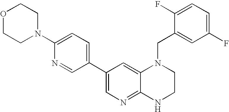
C1(C2=CN=C3C(=C2)N(CC2=CC(F)=CC=C2F)CCN3)=CC=C(N2CCOCC2)N=C1
